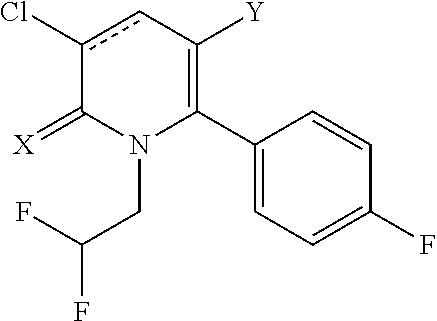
C1(C2=C([Y])cc(Cl)C(=[X])N2CC(F)F)=CC=C(F)C=C1
